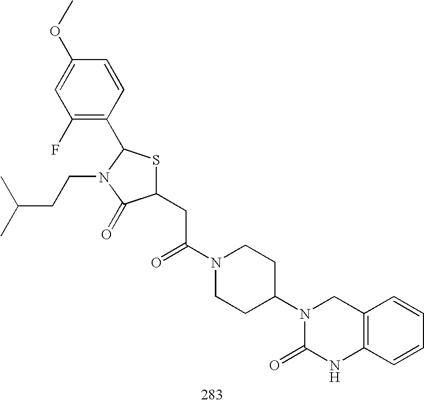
C1(CC(N2CCC(N3C(=O)NC4=C(C3)C=CC=C4)CC2)=O)SC(C2=C(F)C=C(OC)C=C2)N(CCC(C)C)C1=O
